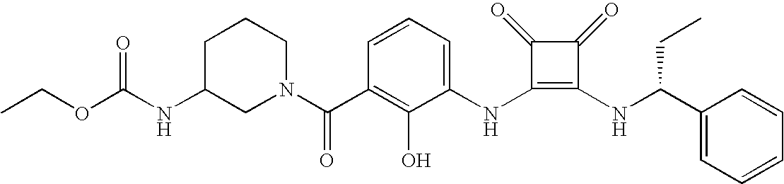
N(C1=C(NC(C2=CC=CC=C2)CC)C(=O)C1=O)C1=CC=CC(C(=O)N2CCCC(NC(OCC)=O)C2)=C1O
